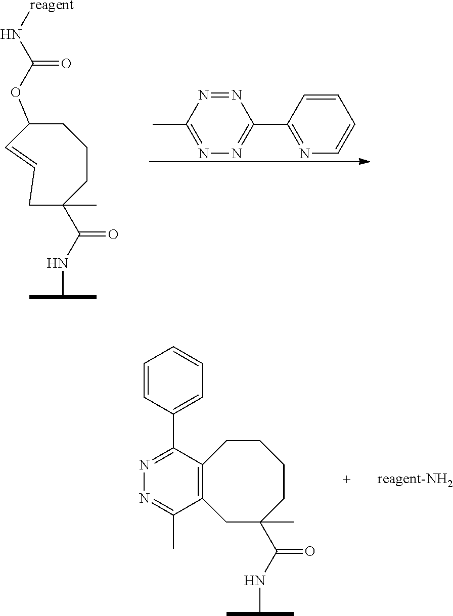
N1=NC(C)=NN=C1C1=NC=CC=C1.C1=CCC(C)(C(NC(C)C)=O)CCCC1OC(N[reagent])=O.C12=C(CC(C)(C(NC(C)C)=O)CCCC1)C(C)=NN=C2C1=CC=CC=C1
